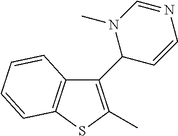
C12=C(SC(C)=C1C1C=CN=CN1C)C=CC=C2
